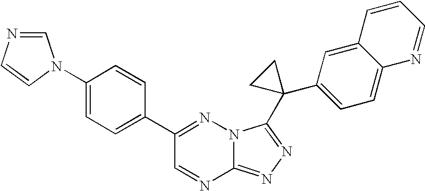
C12=NN=C(C3(C4=CC=C5C(=C4)C=CC=N5)CC3)N1N=C(C1=CC=C(N3C=CN=C3)C=C1)C=N2
